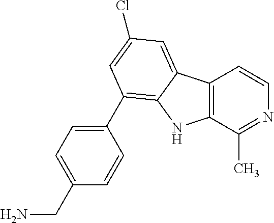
C12=C(C(C)=NC=C1)NC1=C(C3=CC=C(CN)C=C3)C=C(Cl)C=C21
